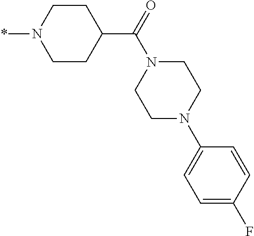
*N1CCC(C(N2CCN(C3=CC=C(F)C=C3)CC2)=O)CC1
